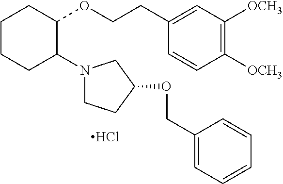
C1CCC(N2CCC(OCC3=CC=CC=C3)C2)C(OCCC2=CC([OCH3])=C([OCH3])C=C2)C1.Cl
